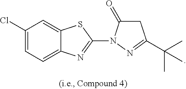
C1(Cl)=CC=C2C(=C1)SC(N1C(=O)CC(C(C)(C)C)=N1)=N2
